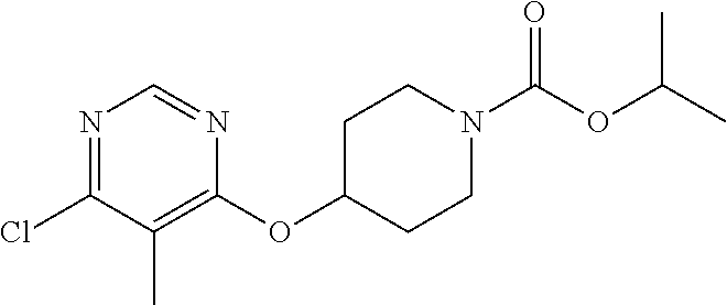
O(C1CCN(C(OC(C)C)=O)CC1)C1=C(C)C(Cl)=NC=N1
